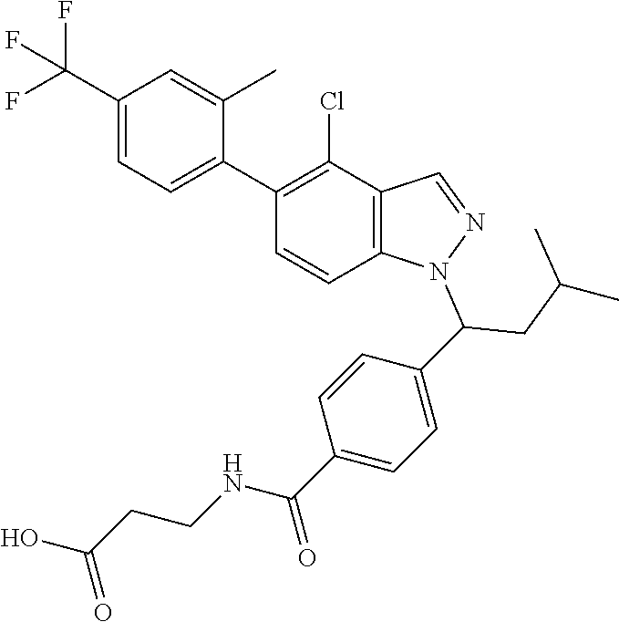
C1(C(F)(F)F)=CC=C(C2=C(Cl)C3=C(C=C2)N(C(CC(C)C)C2=CC=C(C(NCCC(O)=O)=O)C=C2)N=C3)C(C)=C1
